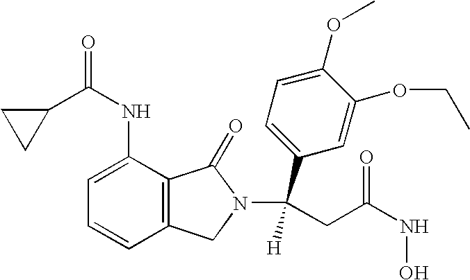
C1=C(NC(=O)C2CC2)C2=C(C=C1)CN(C(C1=CC=C(OC)C(OCC)=C1)([H])CC(NO)=O)C2=O
